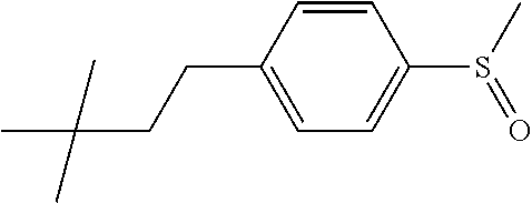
C1=CC(CCC(C)(C)C)=CC=C1S(=O)C
